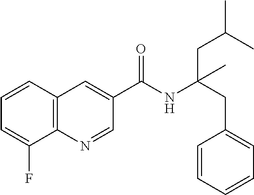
C1=CC2=C(C(F)=C1)N=CC(C(NC(CC1=CC=CC=C1)(CC(C)C)C)=O)=C2
